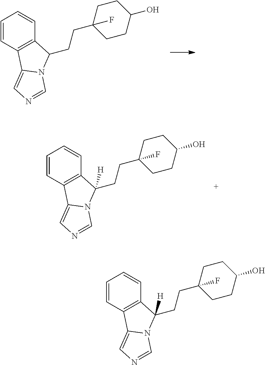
C12=C(C=CC=C1)C(CCC1(F)CCC(O)CC1)N1C2=CN=C1.C12=C(C=CC=C1)C(CCC1(F)CCC(O)CC1)([H])N1C2=CN=C1.C12=C(C=CC=C1)C(CCC1(F)CCC(O)CC1)([H])N1C2=CN=C1
